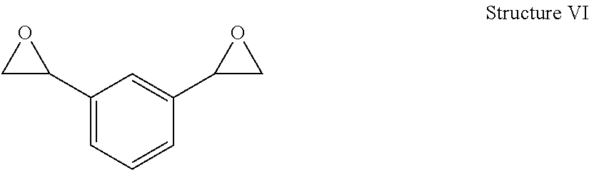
C1(C2OC2)=CC=CC(C2CO2)=C1
